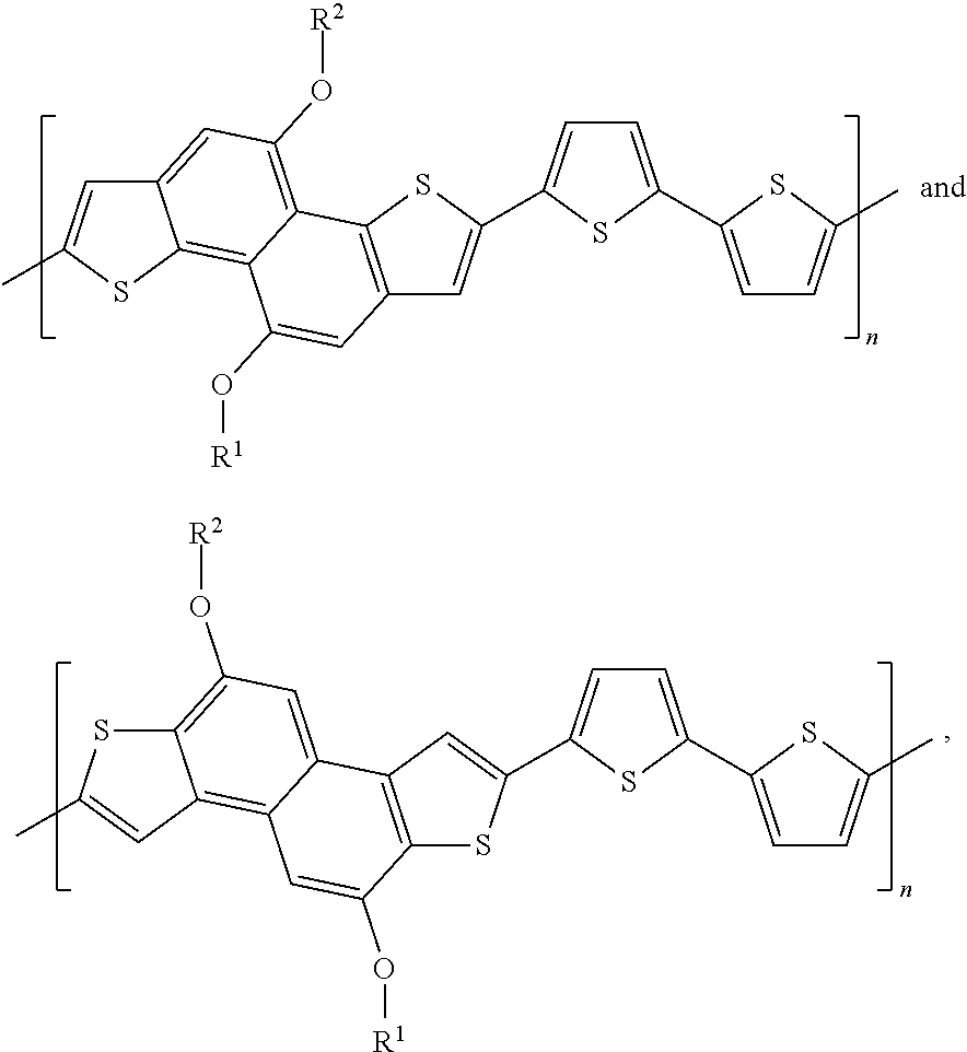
C12=CC(O[R2])=C3C(=C1SC(C)=C2)C(O[R1])=CC1=C3SC(C2=CC=C(C3=CC=C(C)S3)S2)=C1.C12=C(O[R2])C=C3C(=C1C=C(C)S2)C=C(O[R1])C1=C3C=C(C2=CC=C(C3=CC=C(C)S3)S2)S1
